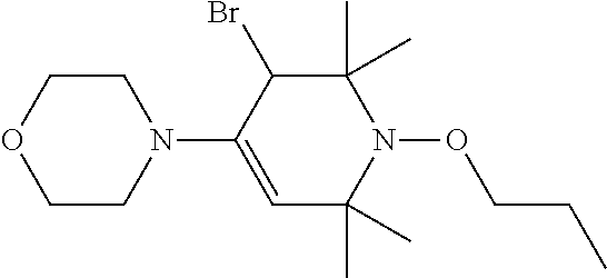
C1CN(C2=CC(C)(C)N(OCCC)C(C)(C)C2Br)CCO1
